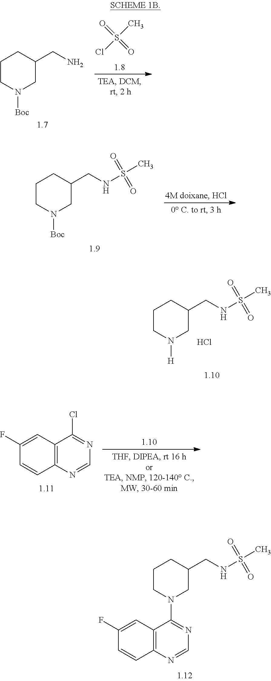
C1CN([H])CC(CNS(C)(=O)=O)C1.Cl.C1CN(C2=NC=NC3=C2C=C(F)C=C3)CC(CNS(C)(=O)=O)C1.C1CN([Boc])CC(CN)C1.O=S(=O)(C)Cl.C1CN([Boc])CC(CNS(C)(=O)=O)C1.C12=C(N=CN=C1Cl)C=CC(F)=C2
